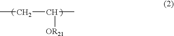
[OR21]C(C)CC
